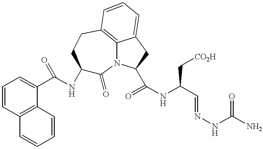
C1(C(NC2C(=O)N3C4=C(CC2)C=CC=C4CC3C(NC(C=NNC(N)=O)C[CO2H])=O)=O)=CC=CC2=C1C=CC=C2
